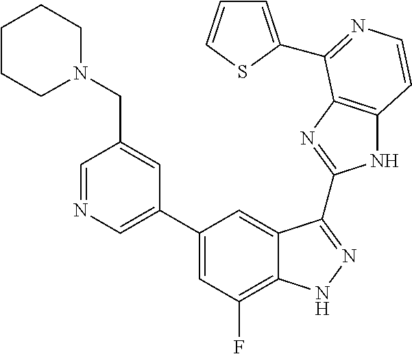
C1=C(C2=CC(F)=C3C(=C2)C(C2=NC4=C(N2)C=CN=C4C2=CC=CS2)=NN3)C=C(CN2CCCCC2)C=N1
